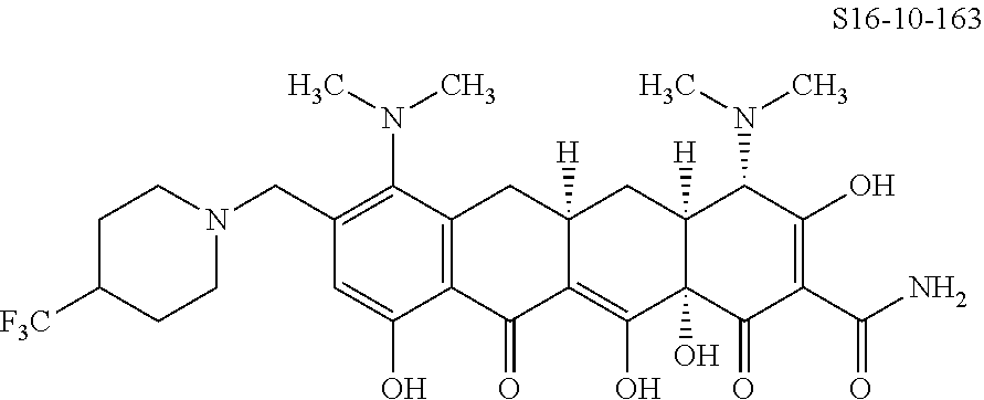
C1(CN2CCC([F3C])CC2)=C(N(C)C)C2=C(C(O)=C1)C(=O)C1=C(O)C3(O)C([H])(CC1([H])C2)C(N(C)C)C(O)=C(C(N)=O)C3=O
